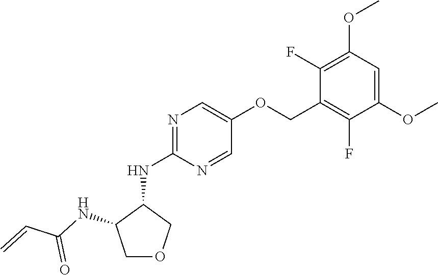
N1=C(NC2C(NC(C=C)=O)COC2)N=CC(OCC2=C(F)C(OC)=CC(OC)=C2F)=C1
